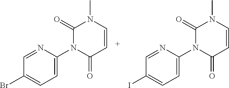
C1=NC(N2C(=O)C=CN(C)C2=O)=CC=C1Br.C1=NC(N2C(=O)C=CN(C)C2=O)=CC=C1I
